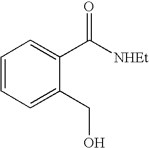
C1=CC=C(CO)C(C([NHEt])=O)=C1
